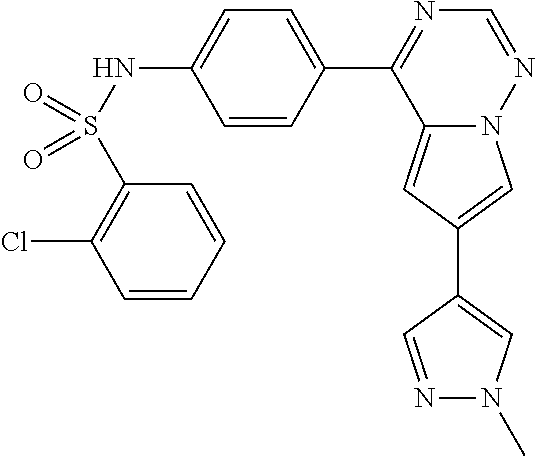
C12=CC(C3=CN(C)N=C3)=CN1N=CN=C2C1=CC=C(NS(=O)(C2=C(Cl)C=CC=C2)=O)C=C1
